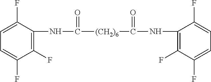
N(C([(CH2)6]C(NC1=C(F)C(F)=CC=C1F)=O)=O)C1=C(F)C(F)=CC=C1F
